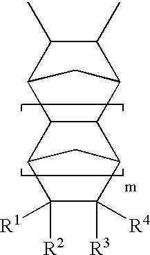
C1(C)C2C3C(C(C1C)C2)C1C([R3])([R4])C([R2])([R1])C3C1
